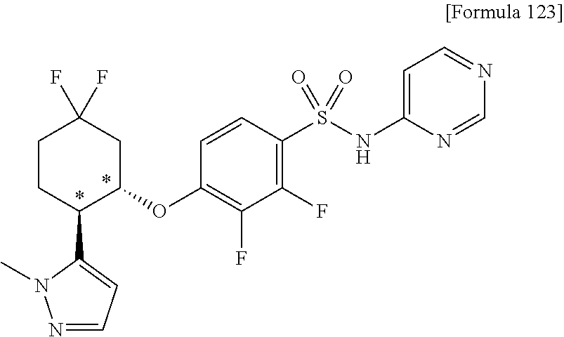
C1(S(NC2=CC=NC=N2)(=O)=O)=C(F)C(F)=C(OC2CC(F)(F)CCC2C2=CC=NN2C)C=C1
